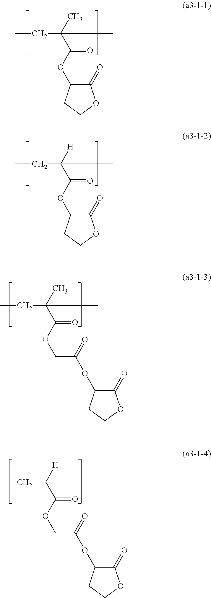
CCC(C)(C(OC1C(=O)OCC1)=O)C.CCC([H])(C(OC1C(=O)OCC1)=O)C.CCC(C)(C(=O)OCC(=O)OC1C(=O)OCC1)C.CCC([H])(C(=O)OCC(=O)OC1C(=O)OCC1)C
